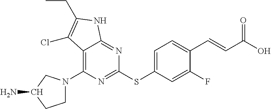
C1=C(SC2=NC(N3CCC(N)C3)=C3C(=N2)NC(CC)=C3Cl)C=C(F)C(C=CC(O)=O)=C1
